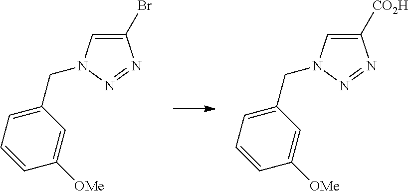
C1(Br)=CN(CC2=CC=CC([OMe])=C2)N=N1.C1([CO2H])=CN(CC2=CC=CC([OMe])=C2)N=N1
